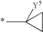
C1CC1(C)[Y5]
